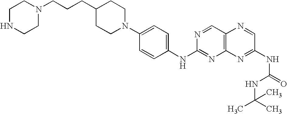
C1=CC(NC2=NC3=C(C=N2)N=CC(NC(=O)NC(C)(C)C)=N3)=CC=C1N1CCC(CCCN2CCNCC2)CC1
